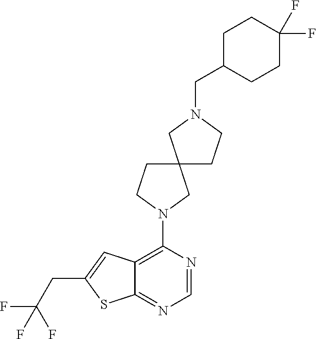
N1=CN=C2C(=C1N1CC3(CC1)CCN(CC1CCC(F)(F)CC1)C3)C=C(CC(F)(F)F)S2
